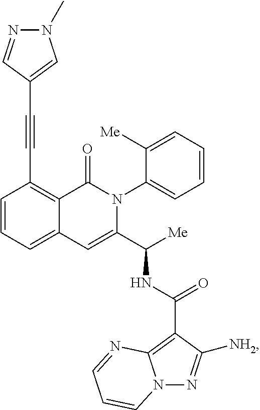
C1(C#CC2=CN(C)N=C2)=C2C(=CC=C1)C=C(C([Me])NC(C1=C3N(N=C1[NH2])C=CC=N3)=O)N(C1=CC=CC=C1[Me])C2=O
